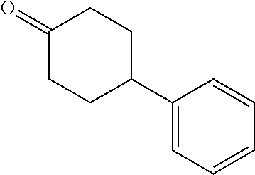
C1(=O)CCC(C2=CC=CC=C2)CC1
